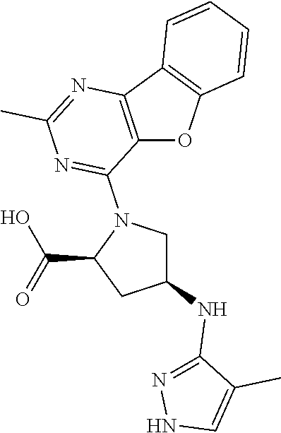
C12=C(C3=C(O1)C=CC=C3)N=C(C)N=C2N1C(C(=O)O)CC(NC2=NNC=C2C)C1
